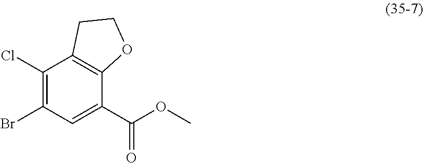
C1(Cl)=C(Br)C=C(C(OC)=O)C2=C1CCO2
